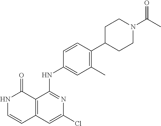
C1=CC(NC2=NC(Cl)=CC3=C2C(=O)NC=C3)=CC(C)=C1C1CCN(C(C)=O)CC1
